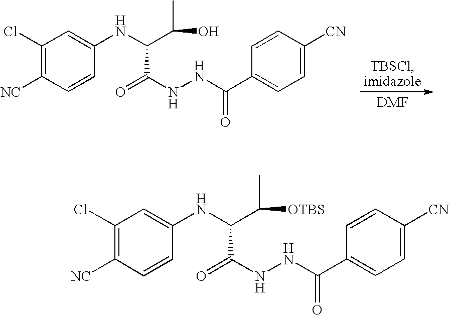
C1(Cl)=C([NC])C=CC(NC(C(O)C)C(=O)NNC(C2=CC=C([CN])C=C2)=O)=C1.C1(Cl)=C([NC])C=CC(NC(C([OTBS])C)C(=O)NNC(C2=CC=C([CN])C=C2)=O)=C1
